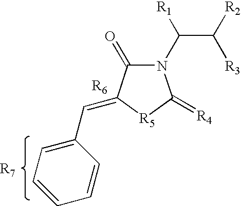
N1(C([R1])C([R2])[R3])C(=O)C(=CC2=CC=CC=C2)[R5]C1=[R4]
